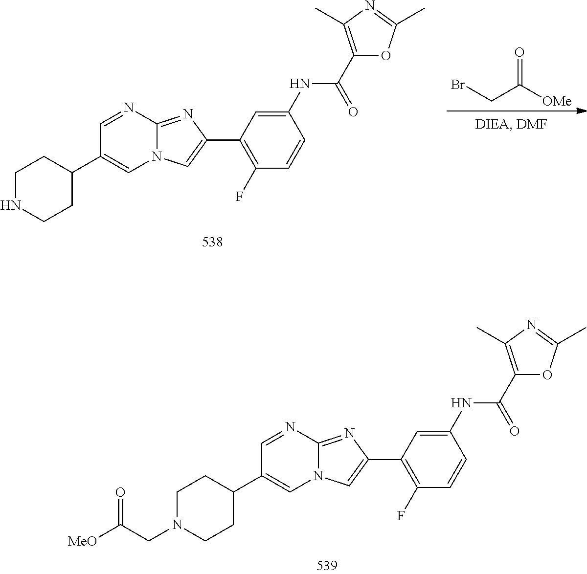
BrCC([OMe])=O.C1(F)=C(C2=CN3C(=N2)N=CC(C2CCNCC2)=C3)C=C(NC(C2=C(C)N=C(C)O2)=O)C=C1.C1(F)=C(C2=CN3C(=N2)N=CC(C2CCN(CC([MeO])=O)CC2)=C3)C=C(NC(C2=C(C)N=C(C)O2)=O)C=C1
